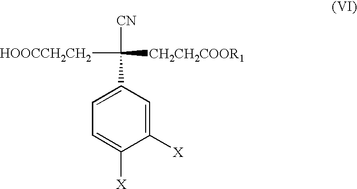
C1([X])=CC(C([CH2CH2COOR1])([CN])[HOOCCH2CH2])=CC=C1[X]
